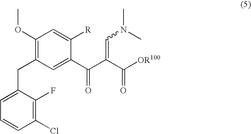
C1(OC)=C(CC2=CC=CC(Cl)=C2F)C=C(C(=O)C(C(=O)[OR100])=CN(C)C)C([R])=C1
